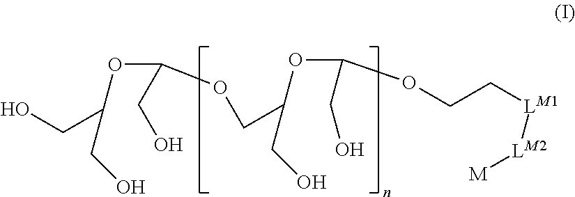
OCC(CO)OC(OCC(OC(CO)OCC[LM1][LM2][M])CO)CO
